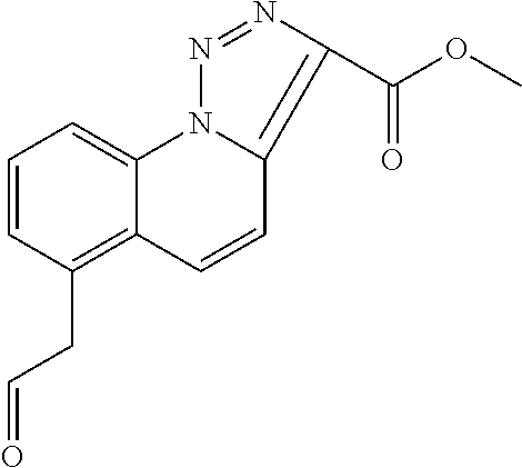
C1(C(OC)=O)=C2N(N=N1)C1=CC=CC(CC=O)=C1C=C2
